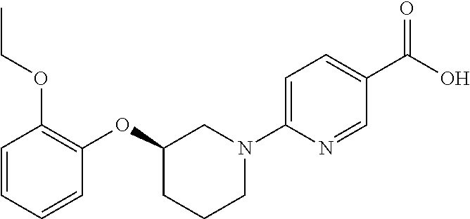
C1=CC=CC(OC2CCCN(C3=CC=C(C(O)=O)C=N3)C2)=C1OCC
